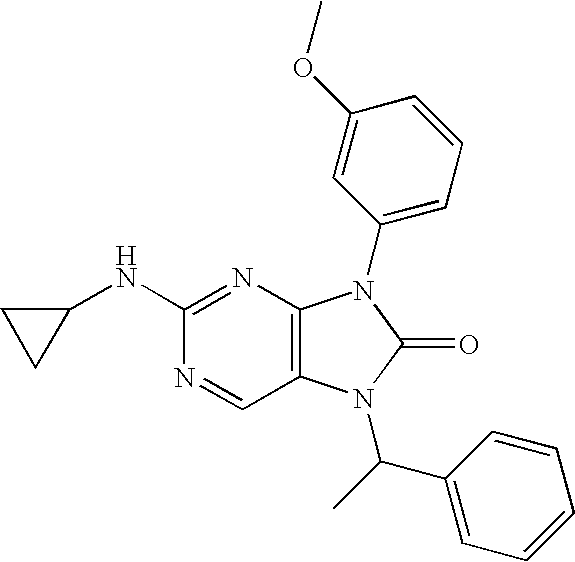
C1(NC2=NC3=C(C=N2)N(C(C2=CC=CC=C2)C)C(=O)N3C2=CC=CC(OC)=C2)CC1
